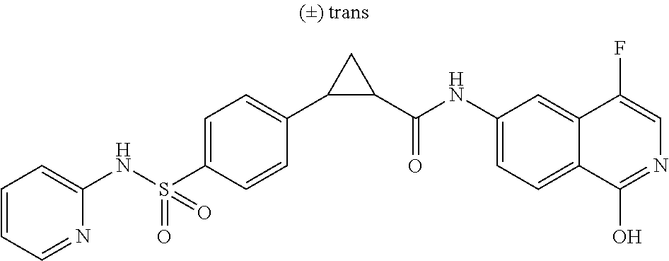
N(S(C1=CC=C(C2C(C(NC3=CC=C4C(=C3)C(F)=CN=C4O)=O)C2)C=C1)(=O)=O)C1=CC=CC=N1
